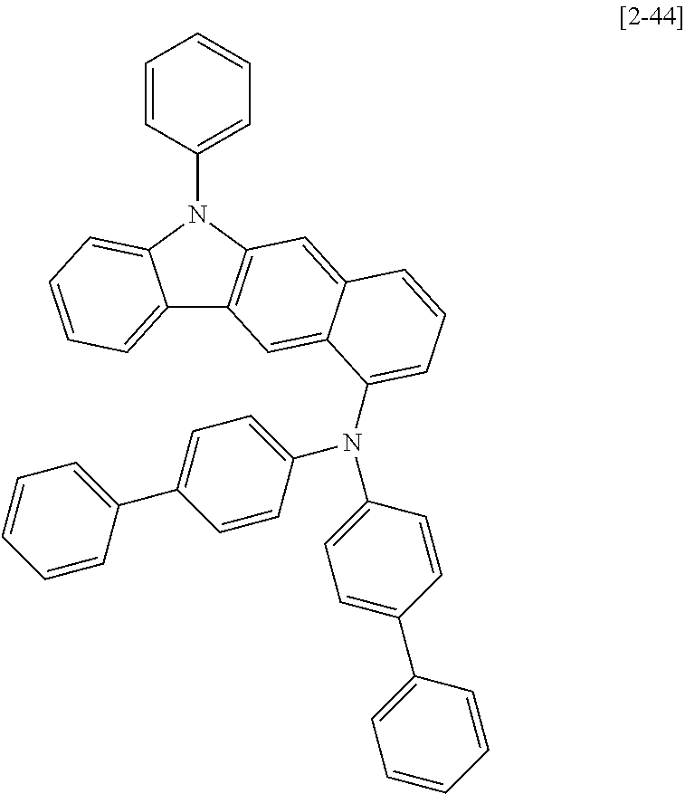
C1=CC(N2C3=CC=CC=C3C3=C2C=C2C(=C3)C(N(C3=CC=C(C4=CC=CC=C4)C=C3)C3=CC=C(C4=CC=CC=C4)C=C3)=CC=C2)=CC=C1
